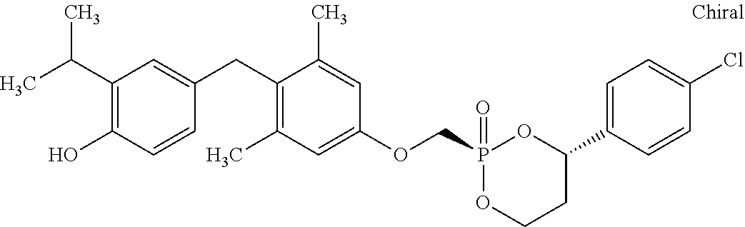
C1(CC2=CC(C(C)C)=C(O)C=C2)=C(C)C=C(OCP2(=O)OC(C3=CC=C(Cl)C=C3)CCO2)C=C1C
